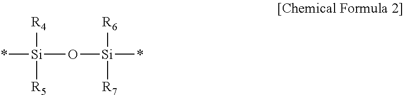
*[Si]([R4])([R5])O[Si]([R6])(*)[R7]
